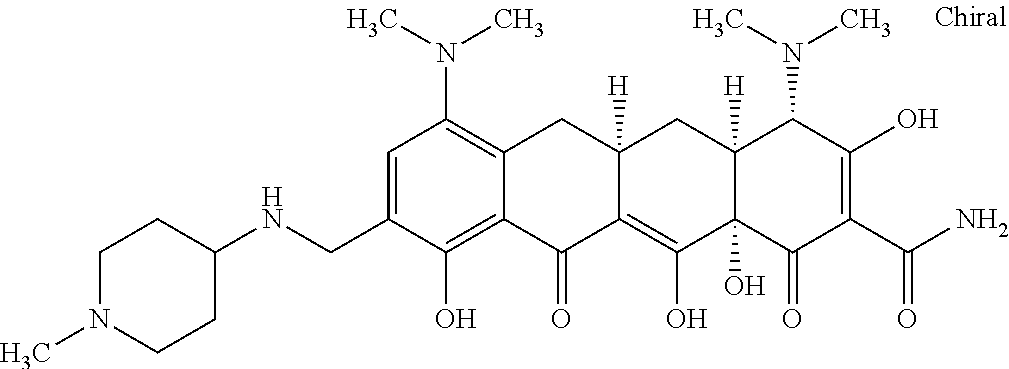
C12([H])C(O)(C(=O)C(C(N)=O)=C(O)C1N(C)C)C(O)=C1C([H])(C2)CC2=C(N(C)C)C=C(CNC3CCN(C)CC3)C(O)=C2C1=O
